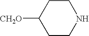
C1CC([CH2O])CCN1
